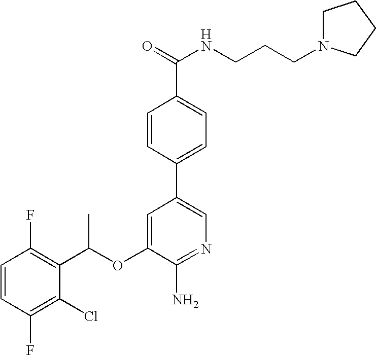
C1=CC(F)=C(C(OC2=CC(C3=CC=C(C(NCCCN4CCCC4)=O)C=C3)=CN=C2N)C)C(Cl)=C1F
